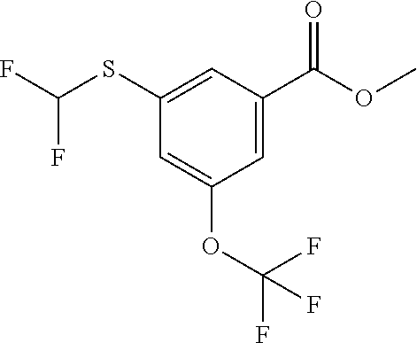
C1=C(SC(F)F)C=C(OC(F)(F)F)C=C1C(OC)=O
